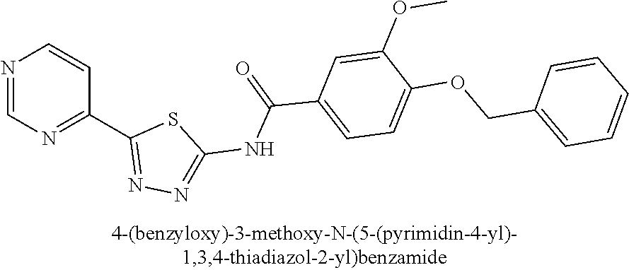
N1=CN=C(C2=NN=C(NC(C3=CC=C(OCC4=CC=CC=C4)C(OC)=C3)=O)S2)C=C1
